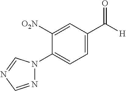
N1=CN=CN1C1=CC=C(C([H])=O)C=C1[O2N]
